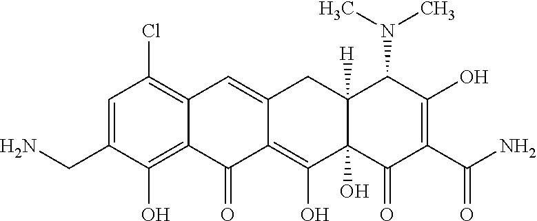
C1=C(CN)C(O)=C2C(=C1Cl)C=C1C(=C(O)C3(O)C([H])(C1)C(N(C)C)C(O)=C(C(N)=O)C3=O)C2=O
